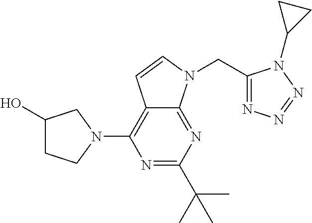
N1=C(C(C)(C)C)N=C2C(=C1N1CC(O)CC1)C=CN2CC1=NN=NN1C1CC1
